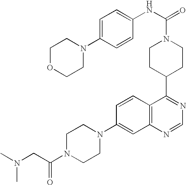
C1CC(C2=NC=NC3=C2C=CC(N2CCN(C(CN(C)C)=O)CC2)=C3)CCN1C(=O)NC1=CC=C(N2CCOCC2)C=C1
